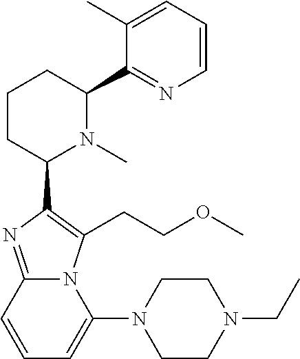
C1CC(C2=C(CCOC)N3C(=N2)C=CC=C3N2CCN(CC)CC2)N(C)C(C2=NC=CC=C2C)C1
